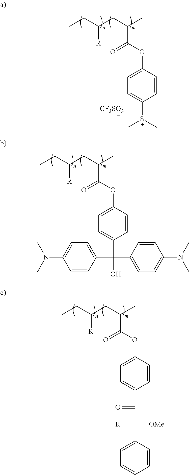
CCC(CC(C)C(OC1=CC=C([S+](C)C)C=C1)=O)[R].[CF3SO3].CCC(CC(C)C(OC1=CC=C(C(C2=CC=C(N(C)C)C=C2)(C2=CC=C(N(C)C)C=C2)O)C=C1)=O)[R].CCC(CC(C)C(OC1=CC=C(C(=O)C([R])([OMe])C2=CC=CC=C2)C=C1)=O)[R]
